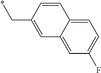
C1=CC(C*)=CC2=CC(F)=CC=C12
